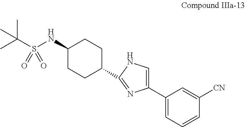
C1(NS(C(C)(C)C)(=O)=O)CCC(C2=NC(C3=CC=CC([CN])=C3)=CN2)CC1
